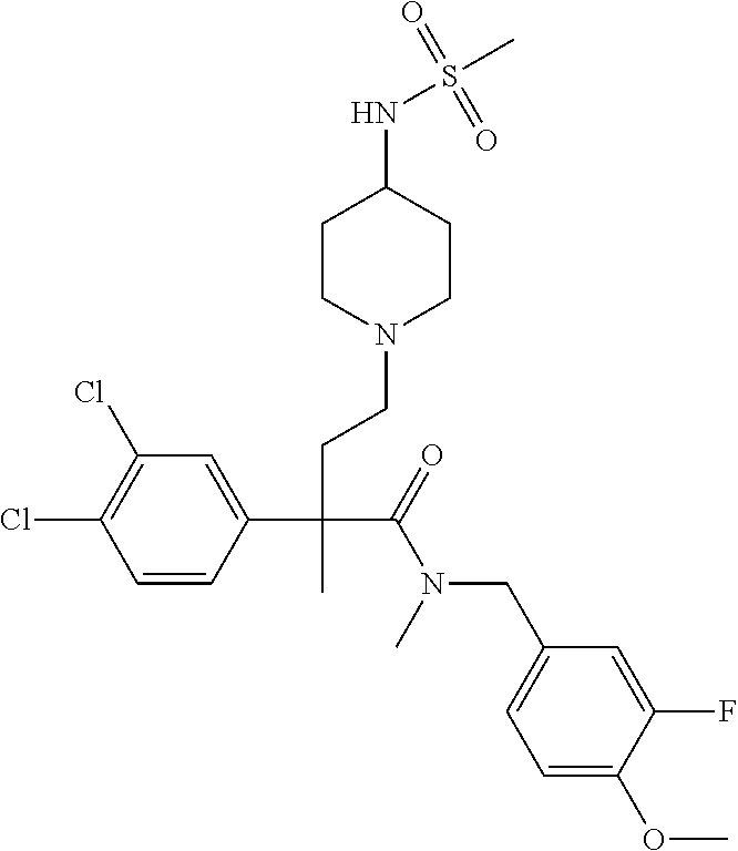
C1=C(C(CCN2CCC(NS(C)(=O)=O)CC2)(C)C(=O)N(C)CC2=CC=C(OC)C(F)=C2)C=CC(Cl)=C1Cl
